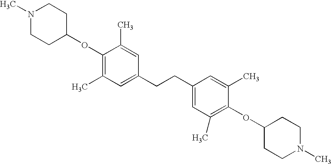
O(C1=C(C)C=C(CCC2=CC(C)=C(OC3CCN(C)CC3)C(C)=C2)C=C1C)C1CCN(C)CC1
